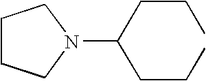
C(CCC)(CCC)N1CCCC1
